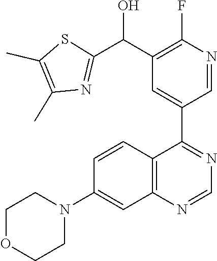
C12=C(C(C3=CC(C(C4=NC(C)=C(C)S4)O)=C(F)N=C3)=NC=N1)C=CC(N1CCOCC1)=C2
